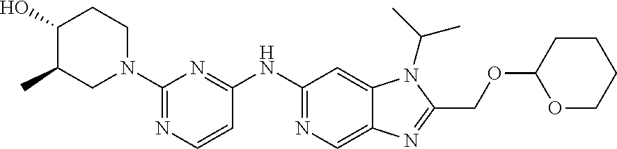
C1(O)C(C)CN(C2=NC=CC(NC3=NC=C4C(=C3)N(C(C)C)C(COC3OCCCC3)=N4)=N2)CC1
